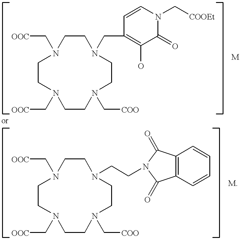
C1CN(CC2=C(O)C(=O)N(C[COOEt])C=C2)CCN(C[COO])CCN(C[OOC])CCN1C[OOC].C1CN(CCN2C(=O)C3=C(C2=O)C=CC=C3)CCN(C[COO])CCN(C[OOC])CCN1C[OOC]
